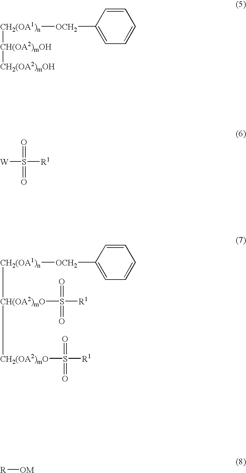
C1([OCH2][CH2(OA1)n][CH(OA2)mOH][CH2(OA2)mOH])=CC=CC=C1.[W]S(=O)(=O)[R1].C1([OCH2][CH2(OA1)n][CH(OA2)mO]([CH2(OA2)mO]S(=O)(=O)[R1])S(=O)(=O)[R1])=CC=CC=C1.[R][OM]
